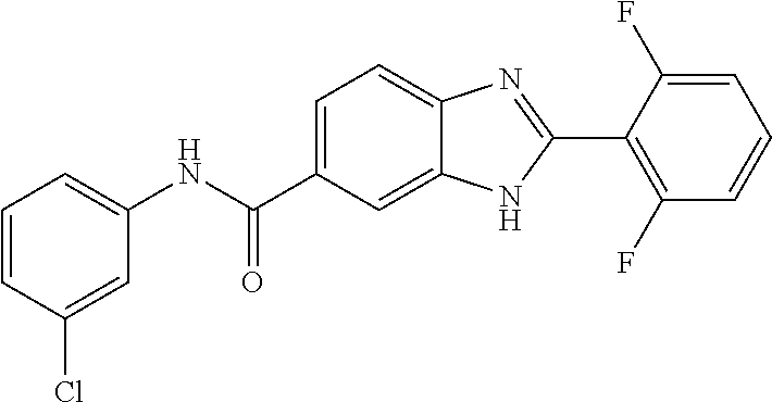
C1(NC(C2=CC=C3C(=C2)NC(C2=C(F)C=CC=C2F)=N3)=O)=CC=CC(Cl)=C1
